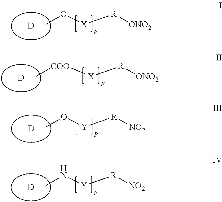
[D].CO[X][R][ONO2].[D].C[COO][X][R][ONO2].[D].CO[Y][R][NO2].[D].CN[Y][R][NO2]
